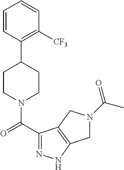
C1(C2CCN(C(C3=NNC4=C3CN(C(C)=O)C4)=O)CC2)=C([CF3])C=CC=C1
